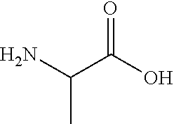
NC(C)C(=O)O
